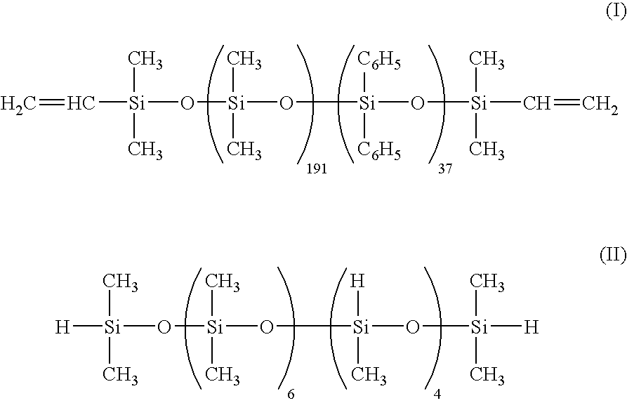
C=C[Si](C)(C)O[Si](C)(C)O[Si]([C6H5])([C6H5])O[Si](C)(C)C=C.[H][Si](C)(C)O[Si](C)(C)O[Si]([H])(C)O[Si](C)(C)[H]
